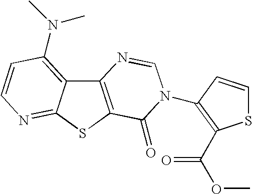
C12=C(SC3=NC=CC(N(C)C)=C13)C(=O)N(C1=C(C(=O)OC)SC=C1)C=N2
